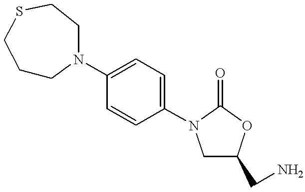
C1(N2CCCSCC2)=CC=C(N2CC(CN)OC2=O)C=C1
